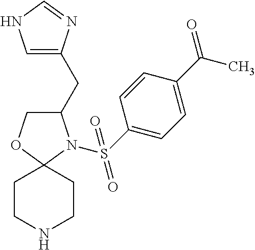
C1(CC2=CNC=N2)COC2(N1S(C1=CC=C(C(C)=O)C=C1)(=O)=O)CCNCC2
